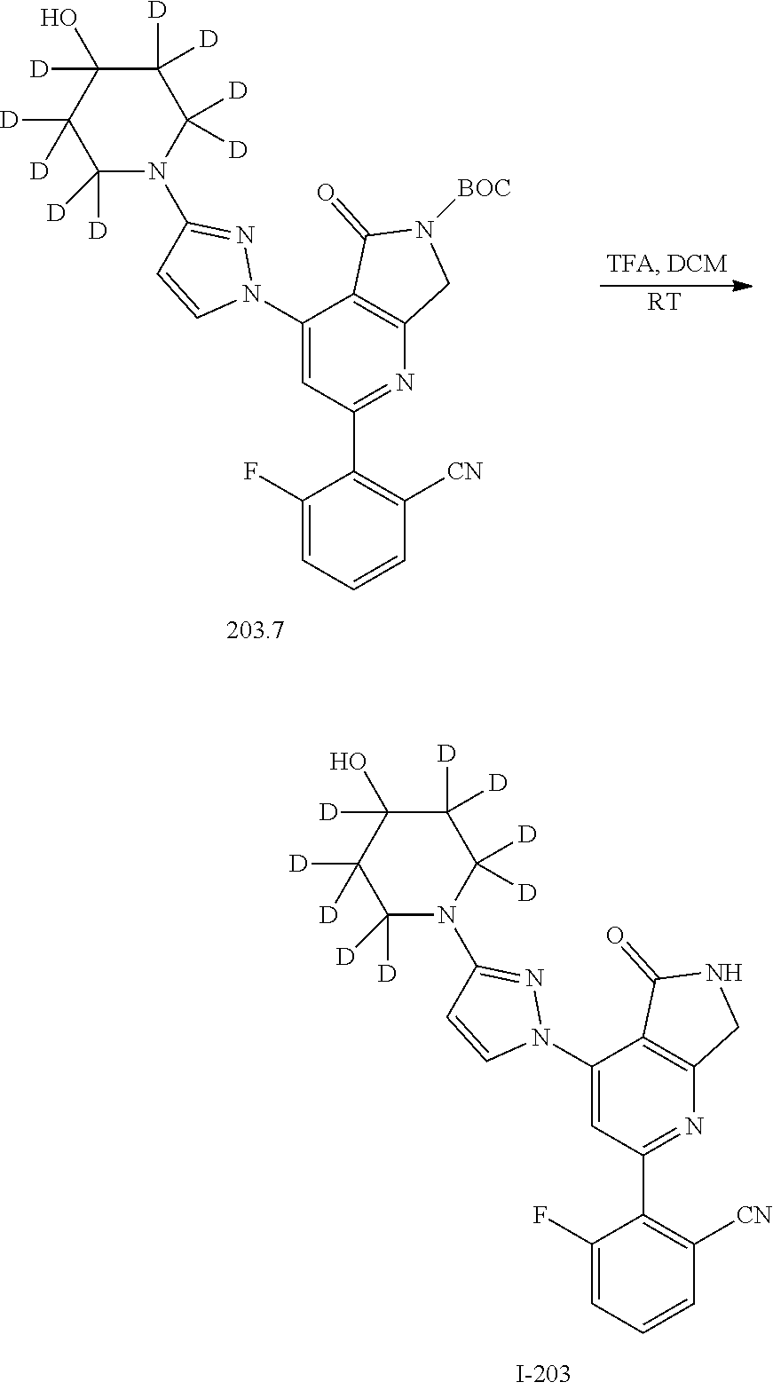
C1(F)=CC=CC([CN])=C1C1=NC2=C(C(N3N=C(N4C([D])([D])C([D])([D])C([D])(O)C([D])([D])C4([D])[D])C=C3)=C1)C(=O)NC2.C1(F)=CC=CC([CN])=C1C1=NC2=C(C(N3N=C(N4C([D])([D])C([D])([D])C([D])(O)C([D])([D])C4([D])[D])C=C3)=C1)C(=O)N([BOC])C2.[RT]
